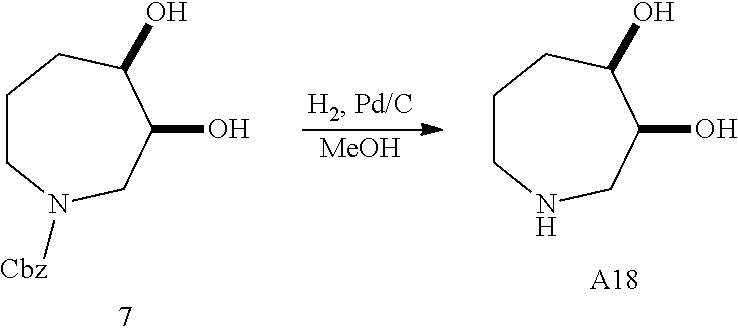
[MeOH].C1CNCC(O)C(O)C1.[A18].C1CN([Cbz])CC(O)C(O)C1
